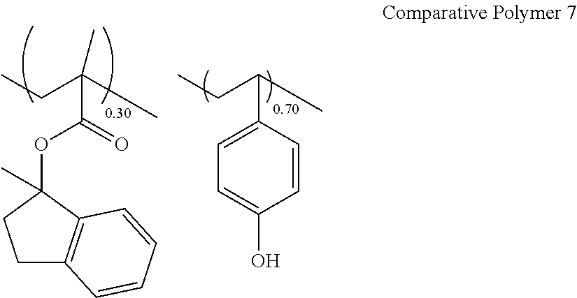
CCC(C)C1=CC=C(O)C=C1.CCC(C)(C(OC1(C)CCC2=C1C=CC=C2)=O)C
